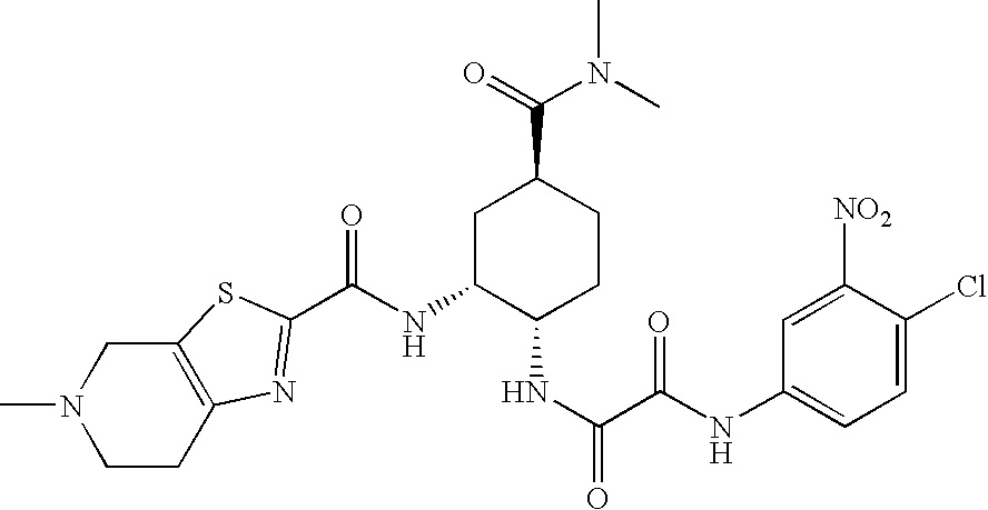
C(NC1C(NC(=O)C(NC2=CC=C(Cl)C([NO2])=C2)=O)CCC(C(=O)N(C)C)C1)(=O)C1=NC2=C(S1)CN(C)CC2
